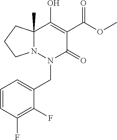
C1=CC(F)=C(F)C(CN2C(=O)C(C(OC)=O)=C(O)C3(C)N2CCC3)=C1
